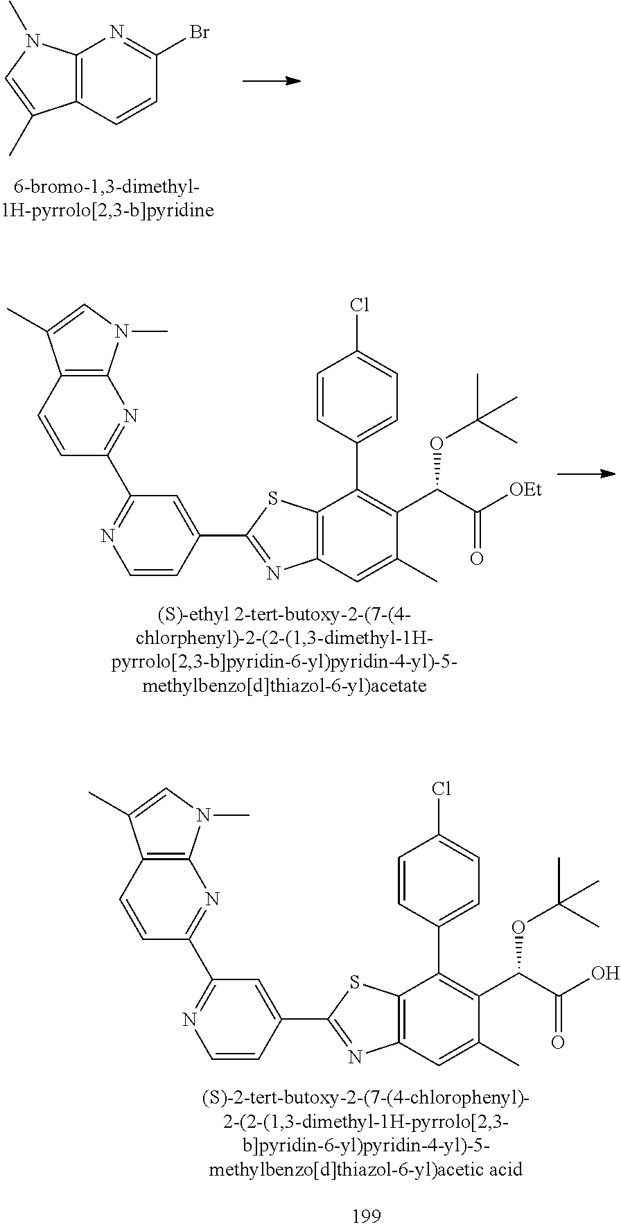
C12=C(C=CC(Br)=N1)C(C)=CN2C.C12=C(C=C(C)C(C(C(=O)[OEt])OC(C)(C)C)=C1C1=CC=C(Cl)C=C1)N=C(C1=CC(C3=NC4=C(C=C3)C(C)=CN4C)=NC=C1)S2.C12=C(C=C(C)C(C(C(=O)O)OC(C)(C)C)=C1C1=CC=C(Cl)C=C1)N=C(C1=CC(C3=NC4=C(C=C3)C(C)=CN4C)=NC=C1)S2
